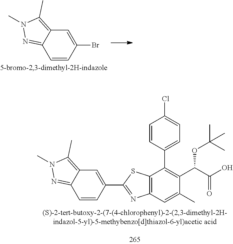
C1=CC(Br)=CC2=C(C)N(C)N=C12.C1=CC(C2=NC3=C(S2)C(C2=CC=C(Cl)C=C2)=C(C(C(=O)O)OC(C)(C)C)C(C)=C3)=CC2=C(C)N(C)N=C12
